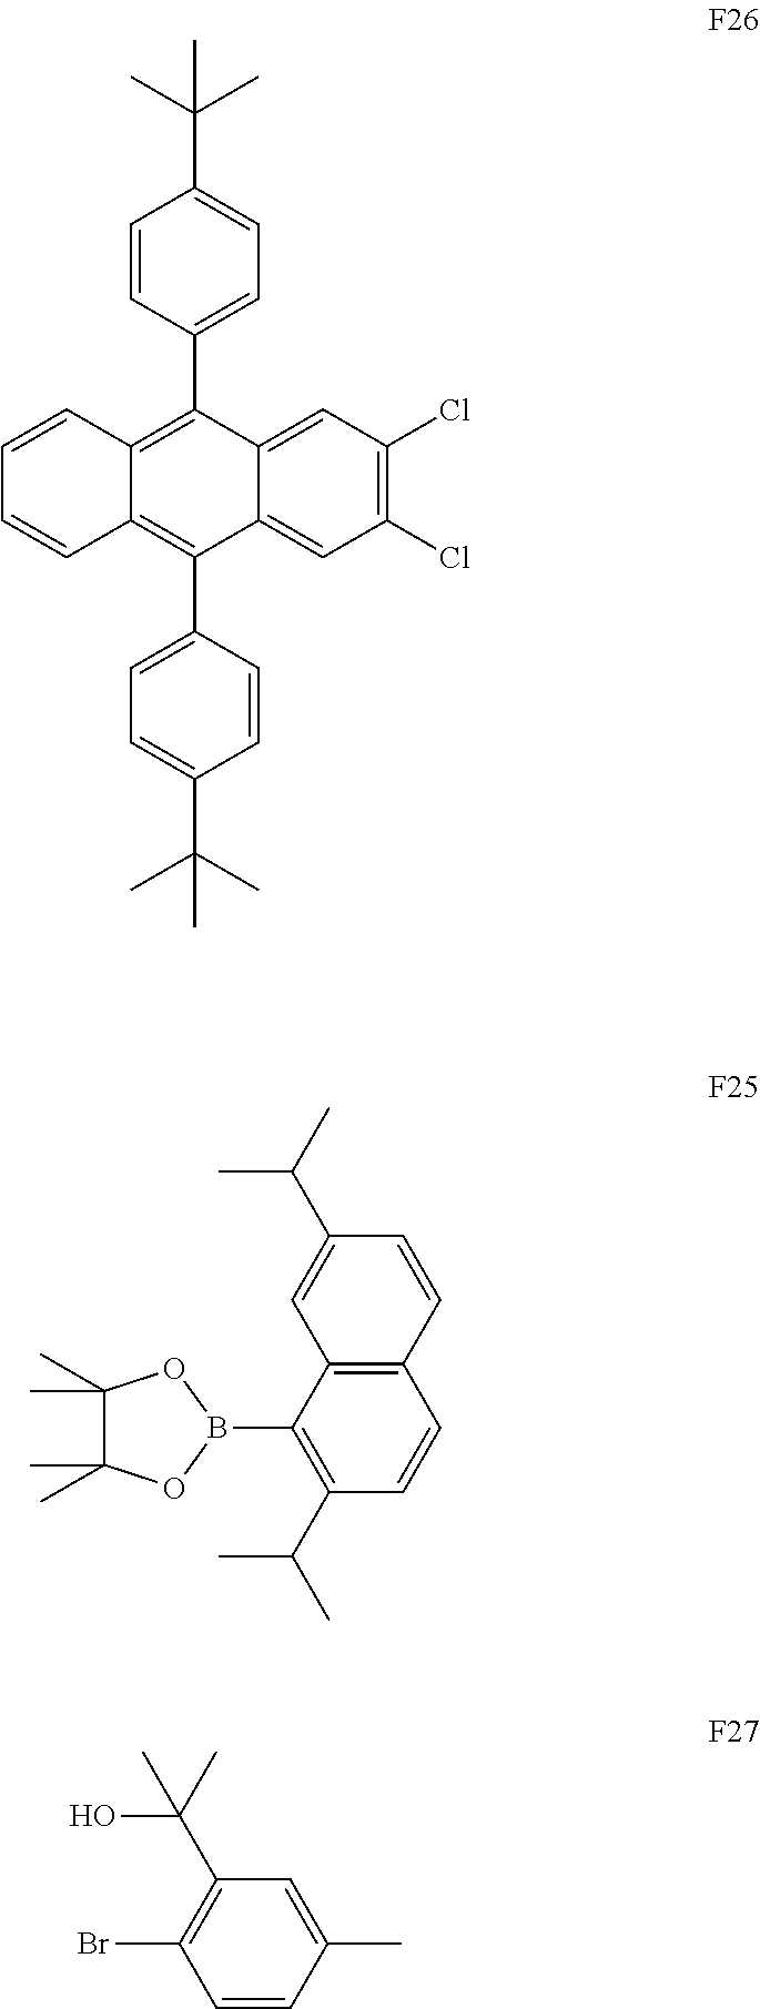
C12=CC(Cl)=C(Cl)C=C1C(C1=CC=C(C(C)(C)C)C=C1)=C1C(=C2C2=CC=C(C(C)(C)C)C=C2)C=CC=C1.C1(C)(C)C(C)(C)OB(C2=C(C(C)C)C=CC3=C2C=C(C(C)C)C=C3)O1.C1=CC(C)=CC(C(C)(O)C)=C1Br
